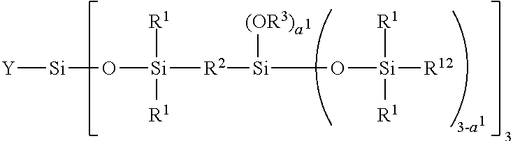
[Y][Si]O[Si]([R2][Si](O[Si]([R12])([R1])[R1])[(OR3)a])([R1])[R1]
